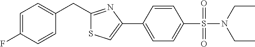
S1C(CC2=CC=C(F)C=C2)=NC(C2=CC=C(S(=O)(=O)N(CC)CC)C=C2)=C1
